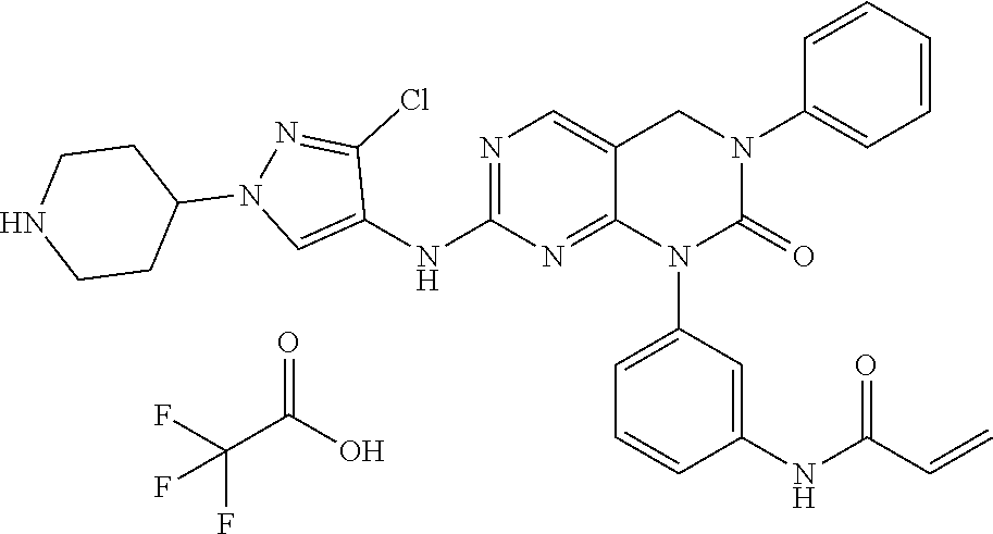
C1(NC2=NC=C3C(=N2)N(C2=CC=CC(NC(C=C)=O)=C2)C(=O)N(C2=CC=CC=C2)C3)=CN(C2CCNCC2)N=C1Cl.FC(C(O)=O)(F)F
